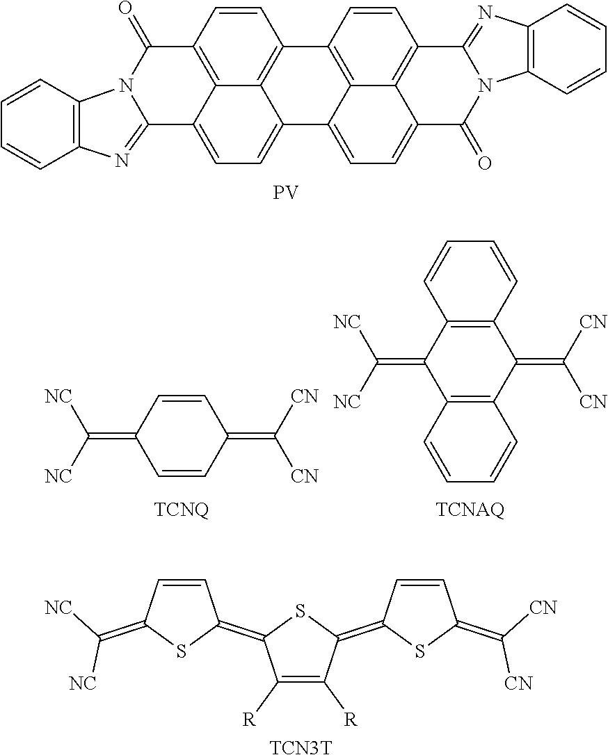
[PV].C12=C3C(=CC=C4C3=C(C=C1)C1=NC3=C(C=CC=C3)N1C4=O)C1=CC=C3C4=C(C=CC2=C14)C(=O)N1C2=C(C=CC=C2)N=C31.C1=CC(=C([NC])[NC])C=CC1=C([CN])[CN].C12=C(C(=C([NC])[NC])C3=C(C1=C([CN])[CN])C=CC=C3)C=CC=C2.C1([R])=C([R])C(=C2C=CC(=C([CN])[CN])S2)SC1=C1C=CC(=C([NC])[NC])S1.[TCN3T]
